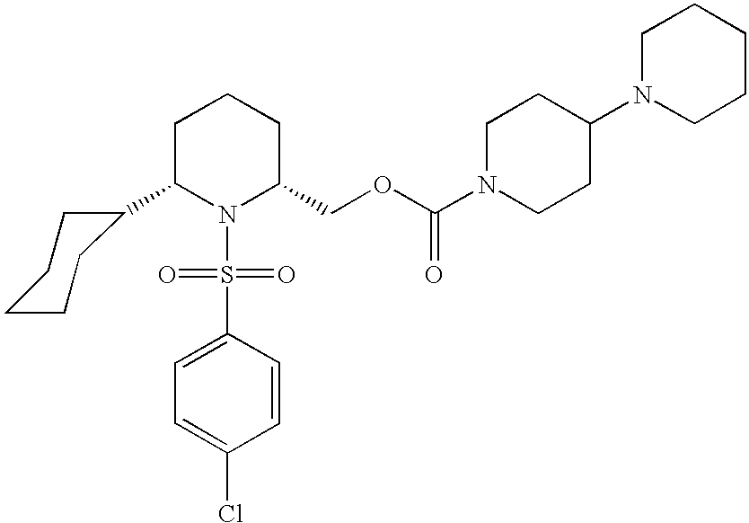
C1(C2N(S(C3=CC=C(Cl)C=C3)(=O)=O)C(COC(=O)N3CCC(N4CCCCC4)CC3)CCC2)CCCCC1
